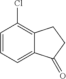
C1=CC=C2C(=C1Cl)CCC2=O
